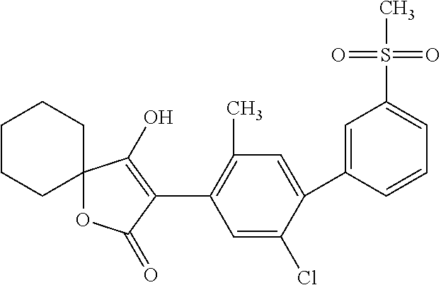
C12(OC(=O)C(C3=C(C)C=C(C4=CC(S(=O)(=O)C)=CC=C4)C(Cl)=C3)=C1O)CCCCC2
